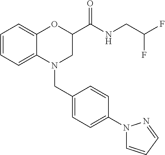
C1=CC=C2C(=C1)OC(C(NCC(F)F)=O)CN2CC1=CC=C(N2C=CC=N2)C=C1
